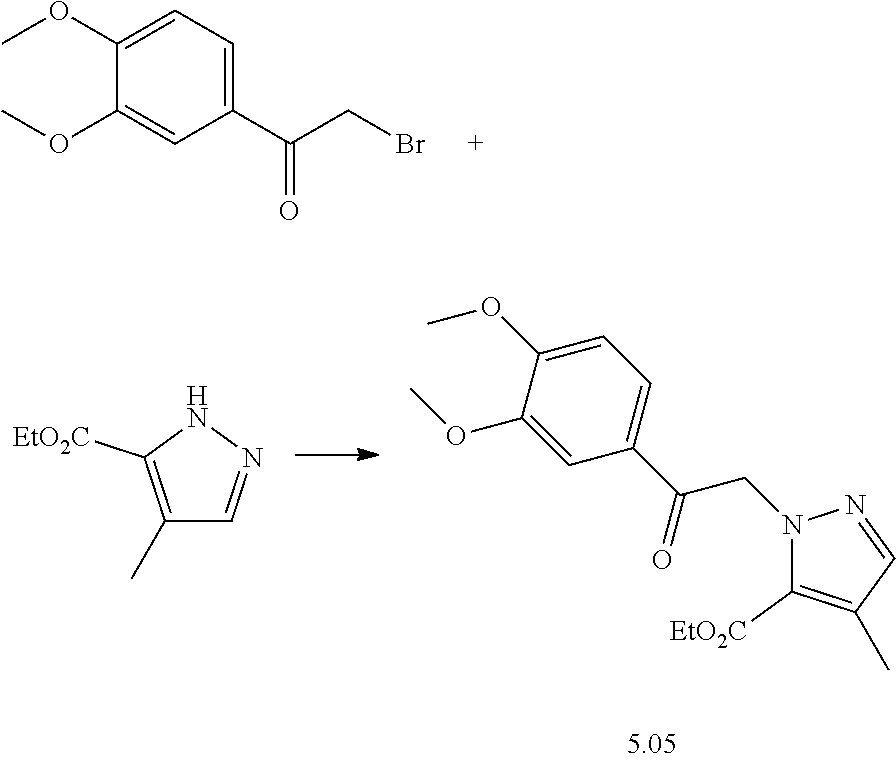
C1(OC)=CC=C(C(CBr)=O)C=C1OC.C1(C)=C([EtO2C])NN=C1.C1(OC)=CC=C(C(CN2C([EtO2C])=C(C)C=N2)=O)C=C1OC
